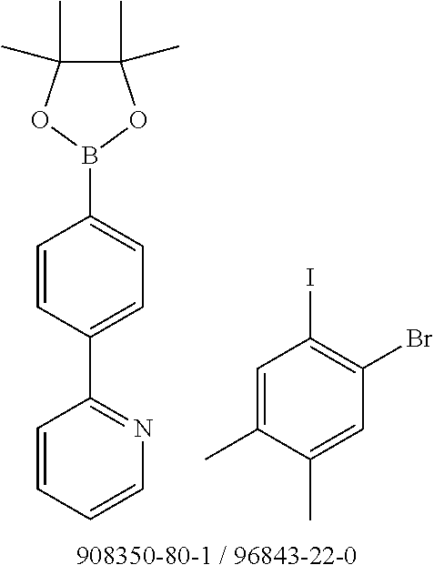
C1=CC(C2=CC=C(B3OC(C)(C)C(C)(C)O3)C=C2)=NC=C1.C1=C(C)C(C)=CC(Br)=C1I.[908350-80-1 / 96843-22-0]
